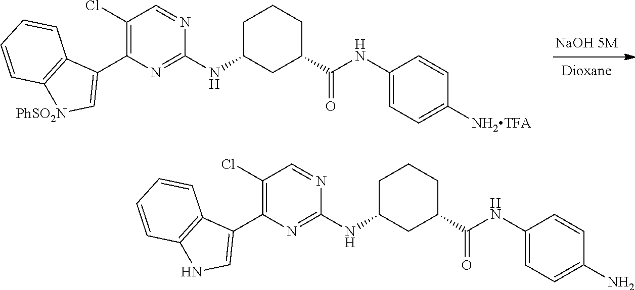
C1(Cl)=C(C2=C[PhSO2N]C3=C2C=CC=C3)N=C(NC2CC(C(NC3=CC=C([NH2TFA])C=C3)=O)CCC2)N=C1.C1(Cl)=C(C2=CNC3=C2C=CC=C3)N=C(NC2CC(C(NC3=CC=C(N)C=C3)=O)CCC2)N=C1
